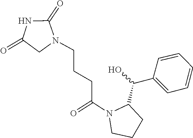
C1=C(C(C2N(C(=O)CCCN3C(=O)NC(=O)C3)CCC2)O)C=CC=C1
